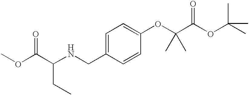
C1=C(CNC(C(OC)=O)CC)C=CC(OC(C(OC(C)(C)C)=O)(C)C)=C1
